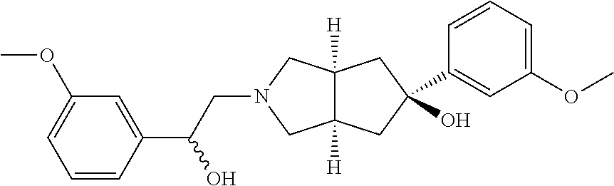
C12([H])C([H])(CC(O)(C3=CC(OC)=CC=C3)C1)CN(CC(C1=CC(OC)=CC=C1)O)C2
